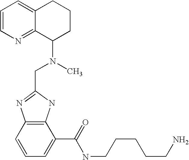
C1=CN=C2C(=C1)CCCC2N(CC1=NC2=C(N1)C(C(=O)NCCCCCN)=CC=C2)C
